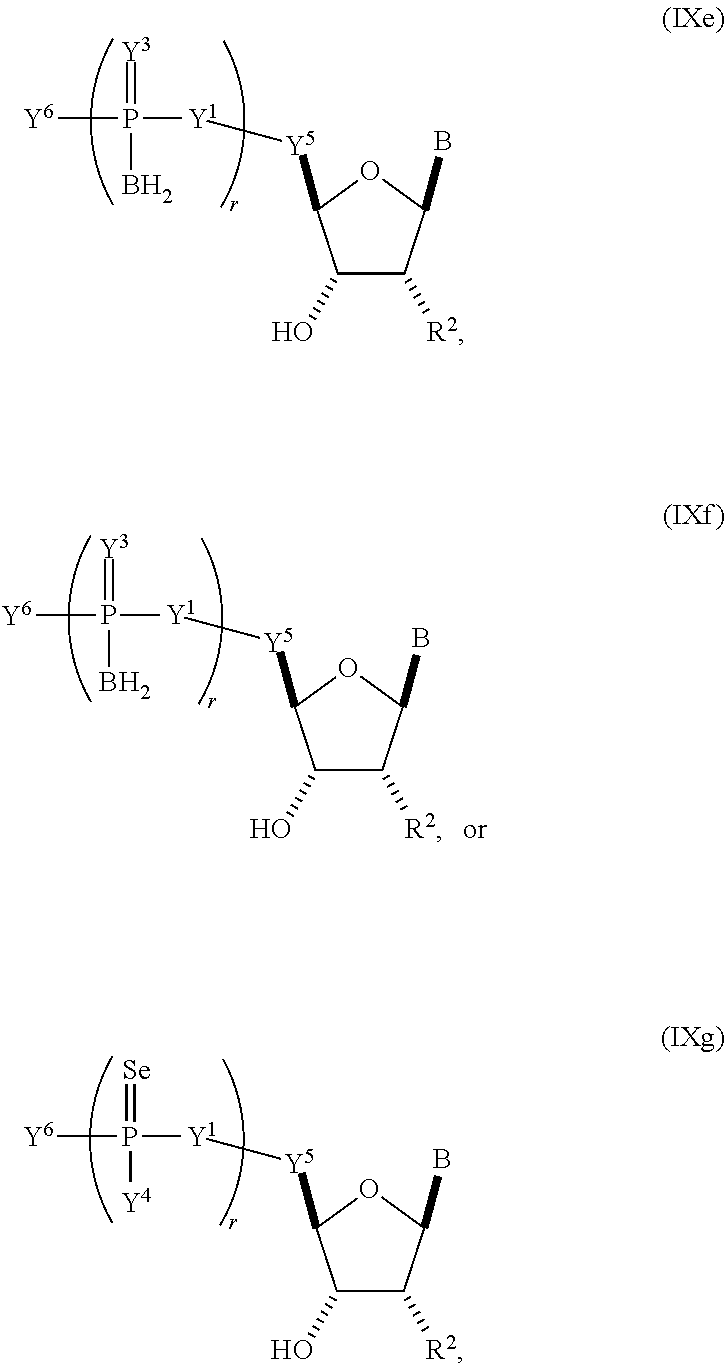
[Y1](P(B)(=[Y3])[Y6])[Y5]C1C(O)C([R2])C(B)O1.[Y1](P([Y4])(=[Se])[Y6])[Y5]C1C(O)C([R2])C(B)O1.[Y1](P(B)(=[Y3])[Y6])[Y5]C1C(O)C([R2])C(B)O1
